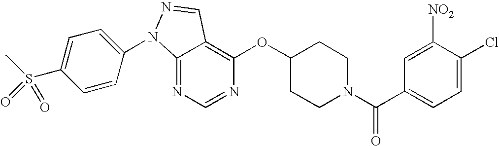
C12=NC=NC(OC3CCN(C(C4=CC=C(Cl)C([NO2])=C4)=O)CC3)=C1C=NN2C1=CC=C(S(C)(=O)=O)C=C1
